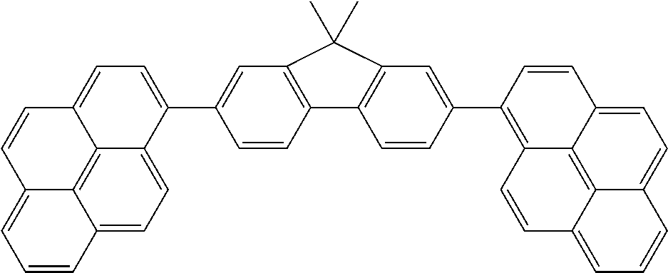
C1=CC2=CC=C3C4=C2C(=C1)C=CC4=CC=C3C1=CC2=C(C=C1)C1=C(C=C(C3=C4C5=C6C(=CC=CC6=CC=C5C=C3)C=C4)C=C1)C2(C)C
